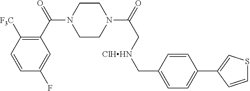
C1(C(N2CCN(C(C[ClHHN]CC3=CC=C(C4=CSC=C4)C=C3)=O)CC2)=O)=C([F3C])C=CC(F)=C1
